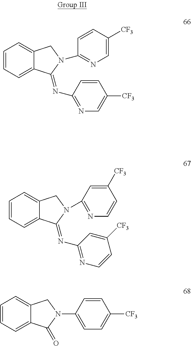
C1=CC=C2C(=C1)CN(C1=CC=C([CF3])C=C1)C2=O.C1=CC=C2C(=C1)CN(C1=NC=C([CF3])C=C1)C2=NC1=NC=C([CF3])C=C1.C1=CC=C2C(=C1)CN(C1=NC=CC([CF3])=C1)C2=NC1=NC=CC([CF3])=C1
